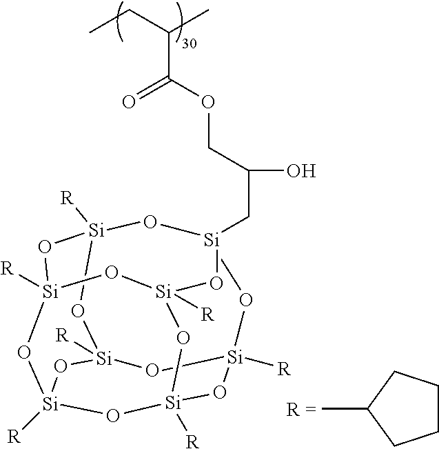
[Si]12([R])O[Si]3([R])O[Si]4([R])O[Si]([R])(O1)O[Si]1(CC(COC(C(CC)C)=O)O)O[Si]([R])(O2)O[Si]([R])(O3)O[Si]([R])(O4)O1.CC1CCCC1
